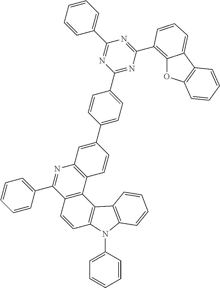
C1(C2=CC=C(C3=CC4=C(C=C3)C3=C(C(C5=CC=CC=C5)=N4)C=CC4=C3C3=C(N4C4=CC=CC=C4)C=CC=C3)C=C2)=NC(C2=C3OC4=C(C3=CC=C2)C=CC=C4)=NC(C2=CC=CC=C2)=N1
